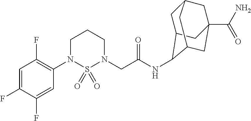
C1=C(F)C(F)=CC(N2S(=O)(=O)N(CC(NC3C4CC5CC(C(N)=O)(CC3C5)C4)=O)CCC2)=C1F
